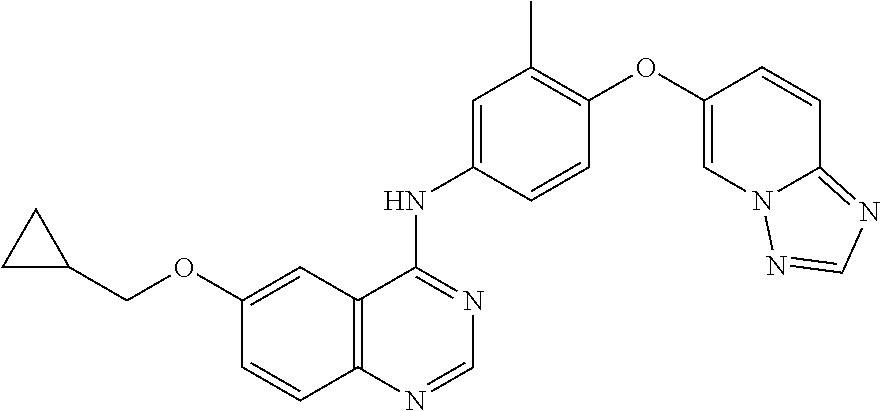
C1=CC(NC2=NC=NC3=C2C=C(OCC2CC2)C=C3)=CC(C)=C1OC1=CN2C(=NC=N2)C=C1
